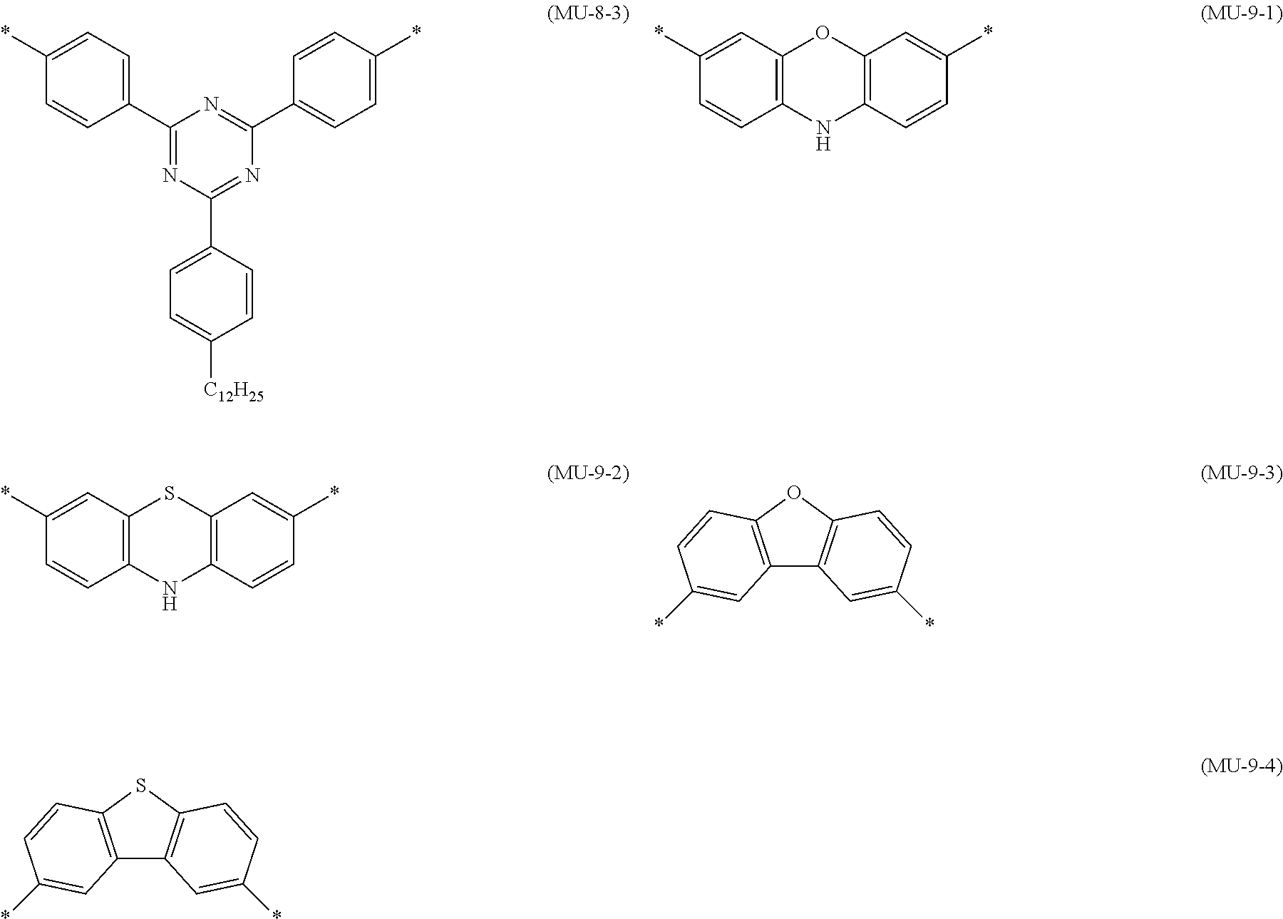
C1(C2=CC=C(*)C=C2)=NC(C2=CC=C([C12H25])C=C2)=NC(C2=CC=C(*)C=C2)=N1.C12=C(C=C(*)C=C1)OC1=C(N2)C=CC(*)=C1.C12=C(C=C(*)C=C1)SC1=C(N2)C=CC(*)=C1.O1C2=C(C3=C1C=CC(*)=C3)C=C(*)C=C2.S1C2=C(C3=C1C=CC(*)=C3)C=C(*)C=C2
